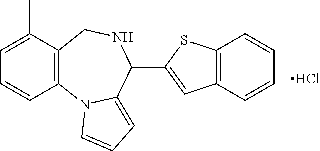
C1(C)=CC=CC2=C1CNC(C1=CC3=C(S1)C=CC=C3)C1=CC=CN21.Cl
